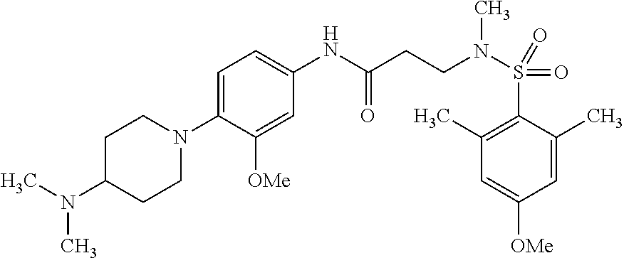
C1=C(N2CCC(N(C)C)CC2)C([OMe])=CC(NC(=O)CCN(S(C2=C(C)C=C([OMe])C=C2C)(=O)=O)C)=C1
